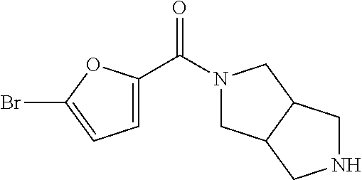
N1(C(C2=CC=C(Br)O2)=O)CC2C(C1)CNC2
